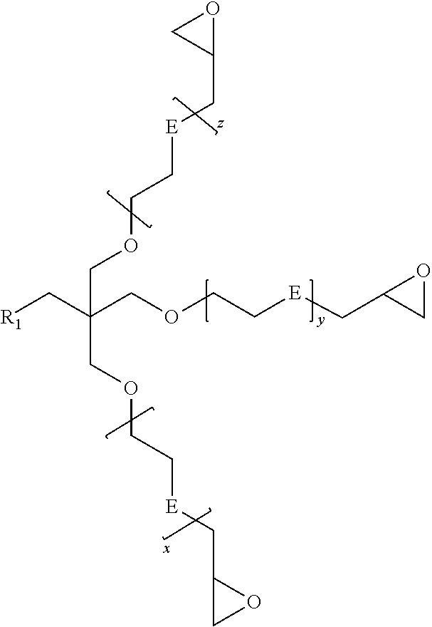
C1(C[E]CCOCC(C[R1])(COCC[E]CC2CO2)COCC[E]CC2CO2)OC1
